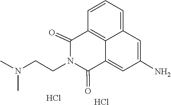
N(C)(CCN1C(=O)C2=C3C(=CC=C2)C=C(N)C=C3C1=O)C.Cl.Cl
